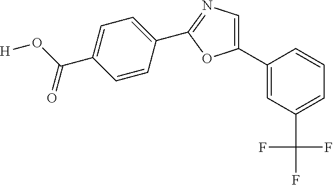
C1(C(=O)O[H])=CC=C(C2=NC=C(C3=CC(C(F)(F)F)=CC=C3)O2)C=C1
